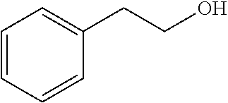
C1(CCO)=CC=CC=C1
